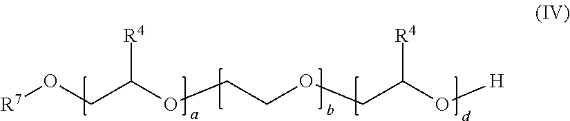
[R7]OCC(OCCOCC(O[H])[R4])[R4]
